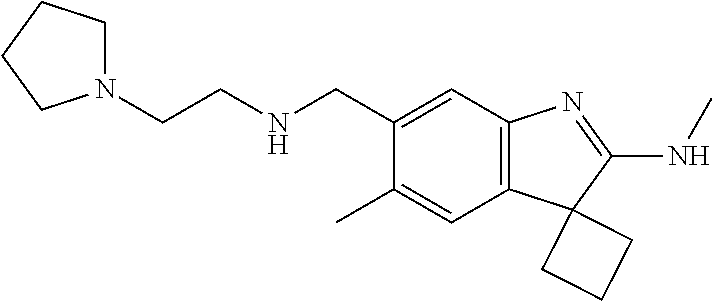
C1(C)=CC2=C(C=C1CNCCN1CCCC1)N=C(NC)C21CCC1
